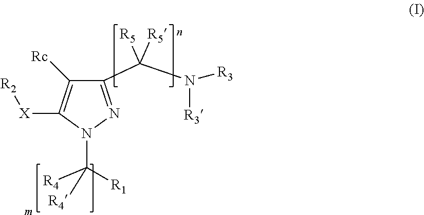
C1(C(N([R3])[R3])([R5])[R5])=NN(C([R1])([R4])[R4])C([X][R2])=C1[Rc]
